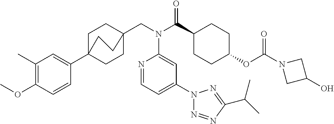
C1(C)=C(OC)C=CC(C23CCC(CN(C(C4CCC(OC(N5CC(O)C5)=O)CC4)=O)C4=CC(N5N=NC(C(C)C)=N5)=CC=N4)(CC2)CC3)=C1
